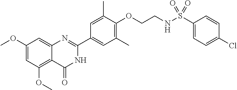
C1(OC)=CC(OC)=C2C(=C1)N=C(C1=CC(C)=C(OCCNS(C3=CC=C(Cl)C=C3)(=O)=O)C(C)=C1)NC2=O
